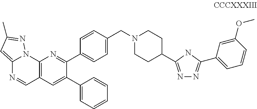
N1=C(C2CCN(CC3=CC=C(C4=NC5=C(C=C4C4=CC=CC=C4)C=NC4=CC(C)=NN54)C=C3)CC2)NC(C2=CC=CC(OC)=C2)=N1
